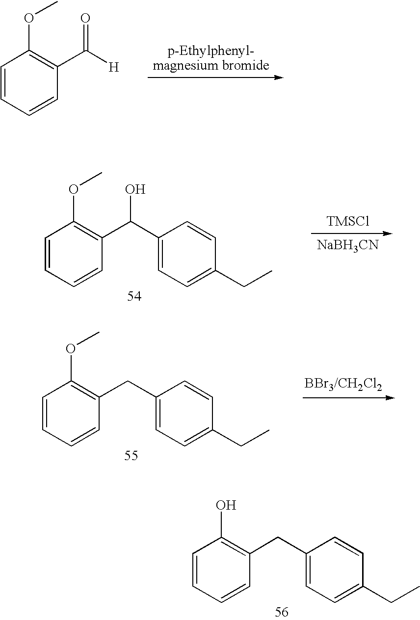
C1=CC=CC(C([H])=O)=C1OC.C1=CC=CC(CC2=CC=C(CC)C=C2)=C1OC.C1=CC=CC(CC2=CC=C(CC)C=C2)=C1O.C1=CC=CC(C(C2=CC=C(CC)C=C2)O)=C1OC.[NaBH3CN].[TMSCl]
